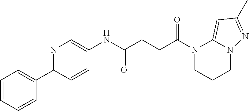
N1(C(=O)CCC(=O)NC2=CN=C(C3=CC=CC=C3)C=C2)CCCN2C1=CC(C)=N2
